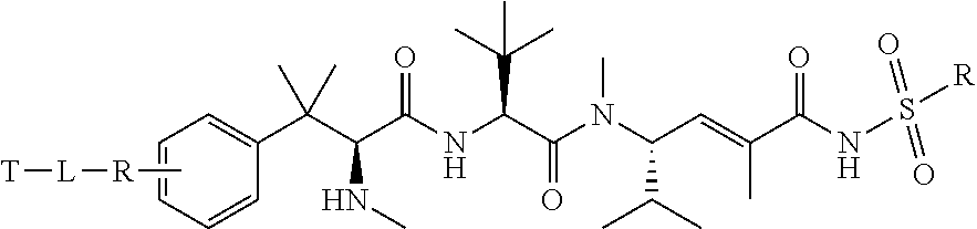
N(C(C(=CC(N(C(=O)C(NC(C(NC)C(C1=CC=CC=C1)(C)C)=O)C(C)(C)C)C)C(C)C)C)=O)S([R])(=O)=O.C[R][L][T]
